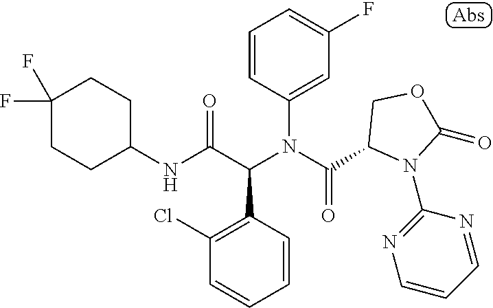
C1=CC(N(C(=O)C2N(C3=NC=CC=N3)C(=O)OC2)C(C(NC2CCC(F)(F)CC2)=O)C2=C(Cl)C=CC=C2)=CC(F)=C1
